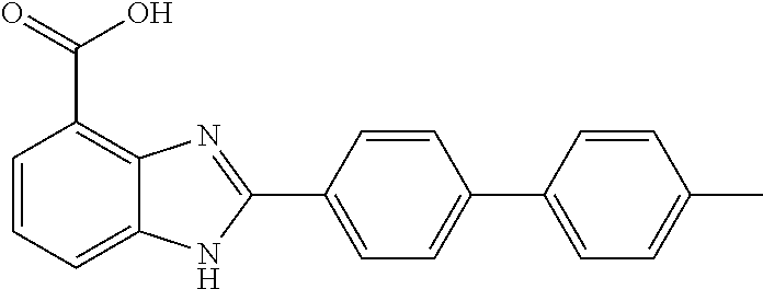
C1=C(C2=NC3=C(C(=O)O)C=CC=C3N2)C=CC(C2=CC=C(C)C=C2)=C1
